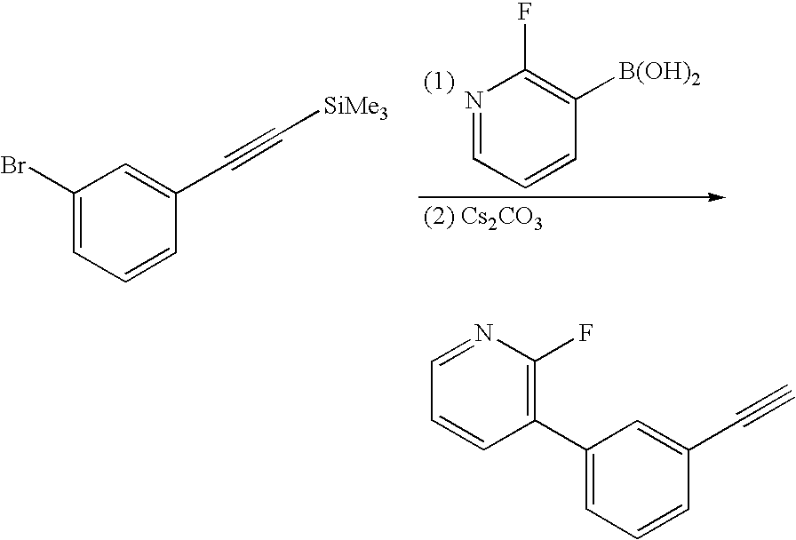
C1(Br)=CC=CC(C#C[SiMe3])=C1.N1=CC=CC([B(OH)2])=C1F.C1(C2=C(F)N=CC=C2)=CC=CC(C#C)=C1
